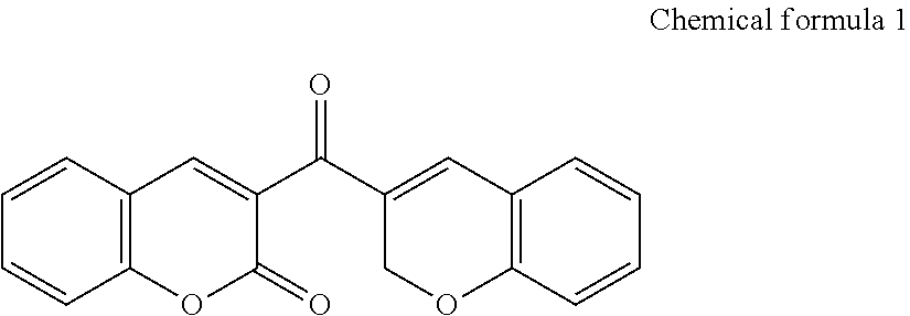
C1=CC2=C(C=C1)OC(=O)C(C(C1=CC3=C(OC1)C=CC=C3)=O)=C2
